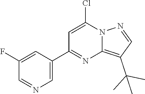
N12C(=C(C(C)(C)C)C=N1)N=C(C1=CN=CC(F)=C1)C=C2Cl
